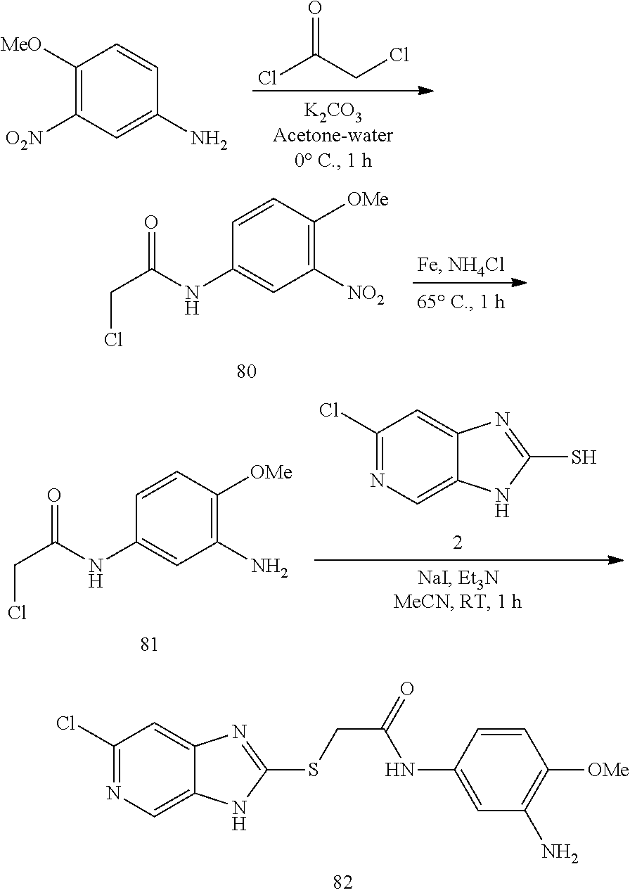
C1(Cl)=NC=C2C(=C1)N=C(SCC(NC1=CC(N)=C([OMe])C=C1)=O)N2.ClC(CCl)=O.C1([MeO])=C([O2N])C=C(N)C=C1.C1=CC([OMe])=C([NO2])C=C1NC(CCl)=O.C1=CC([OMe])=C(N)C=C1NC(CCl)=O.C1(Cl)=NC=C2C(=C1)N=C(S)N2
